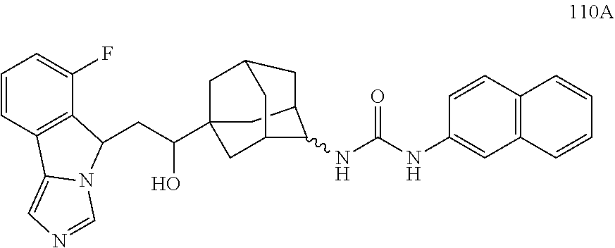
C1C2CC3CC1(C(CC1C4=C(C=CC=C4F)C4=CN=CN41)O)CC(C2)C3NC(NC1=CC2=C(C=C1)C=CC=C2)=O
